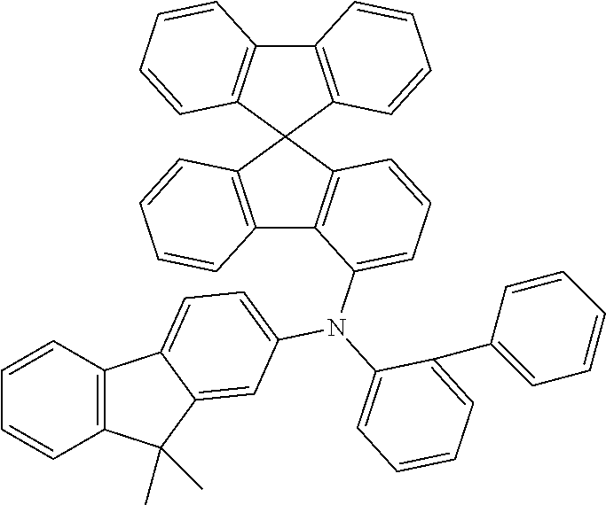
C12=C(C3(C4=C1C(N(C1=CC=CC=C1C1=CC=CC=C1)C1=CC=C5C6=C(C=CC=C6)C(C)(C)C5=C1)=CC=C4)C1=C(C4=C3C=CC=C4)C=CC=C1)C=CC=C2
